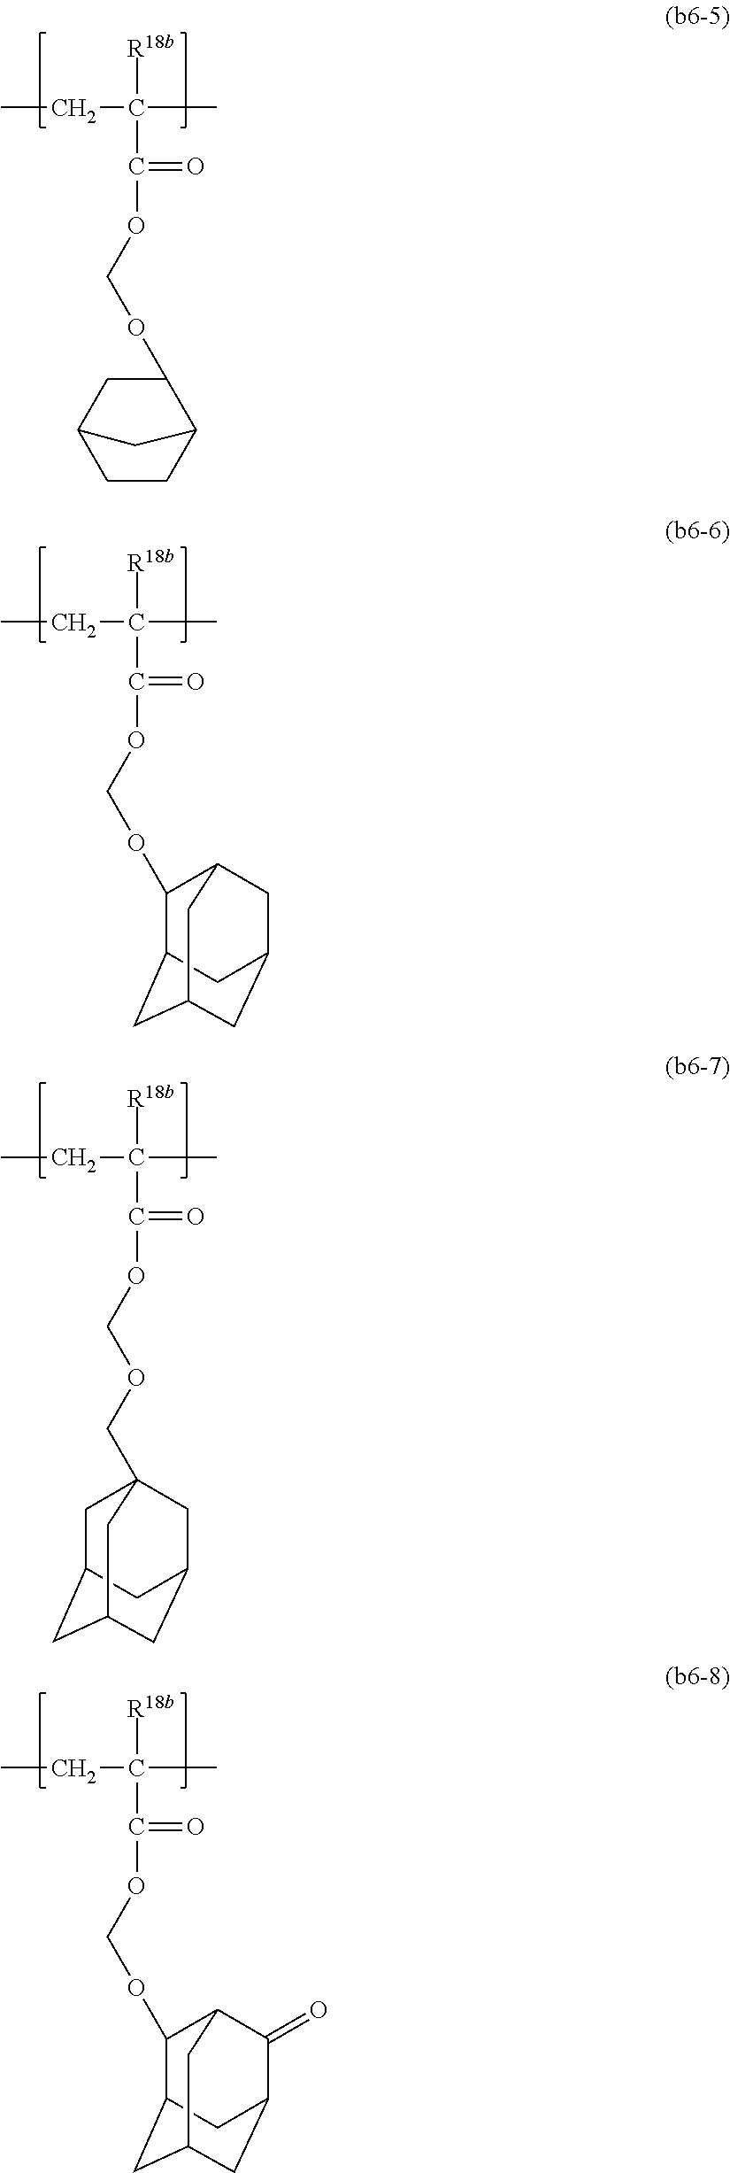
CCC(C)([R18b])C(=O)OCOC1CC2CCC1C2.CCC(C)([R18b])C(=O)OCOC1C2CC3CC(CC1C3)C2.CCC(C)([R18b])C(=O)OCOCC12CC3CC(CC(C1)C3)C2.CCC(C)([R18b])C(=O)OCOC1C2CC3CC(C(=O)C1C3)C2
